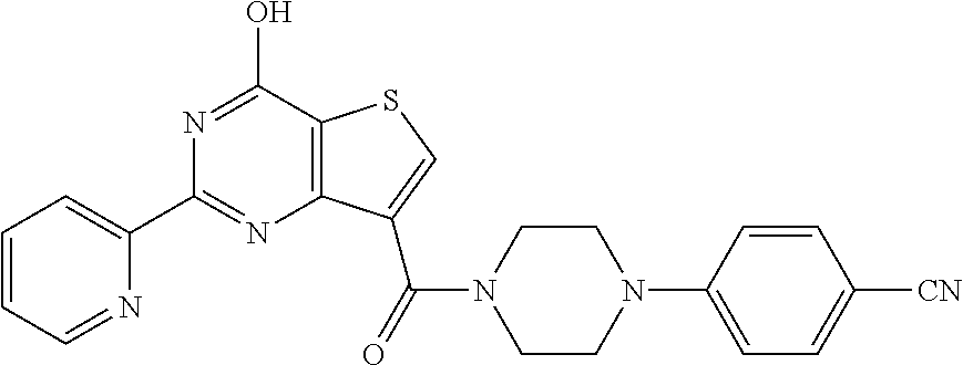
C1(C2=CC=CC=N2)=NC2=C(C(O)=N1)SC=C2C(=O)N1CCN(C2=CC=C([CN])C=C2)CC1
